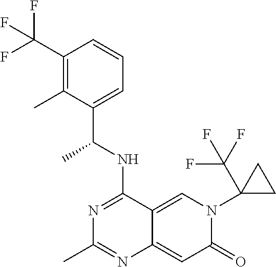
C1(C(F)(F)F)=C(C)C(C(NC2=NC(C)=NC3=CC(=O)N(C4(C(F)(F)F)CC4)C=C23)C)=CC=C1
